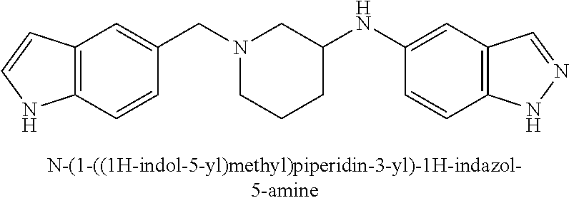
N1(CC2=CC3=C(C=C2)NC=C3)CCCC(NC2=CC3=C(C=C2)NN=C3)C1
